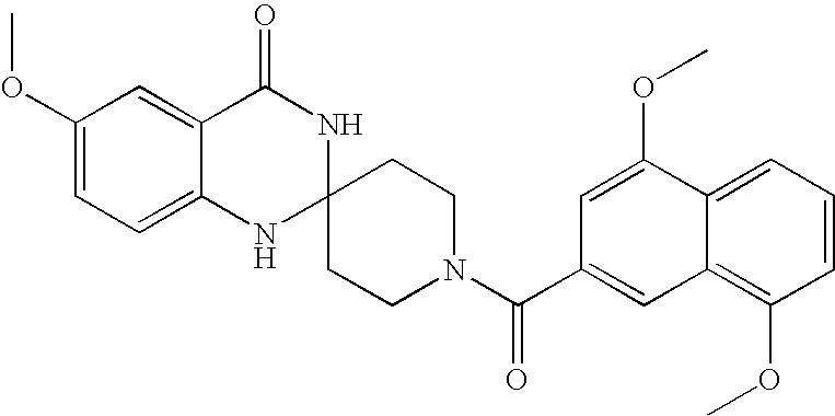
C1(OC)=CC=C2C(=C1)C(=O)NC1(N2)CCN(C(C2=CC3=C(OC)C=CC=C3C(OC)=C2)=O)CC1
